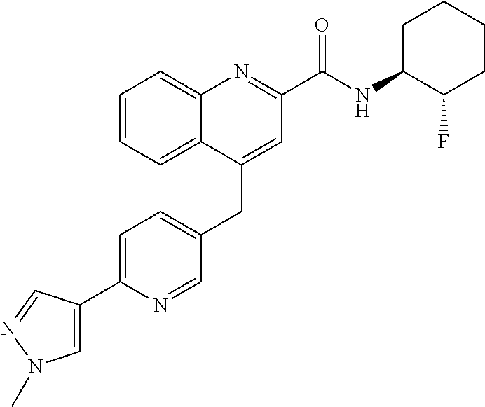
C1=C(C2=CN(C)N=C2)N=CC(CC2=CC(C(NC3C(F)CCCC3)=O)=NC3=CC=CC=C23)=C1
